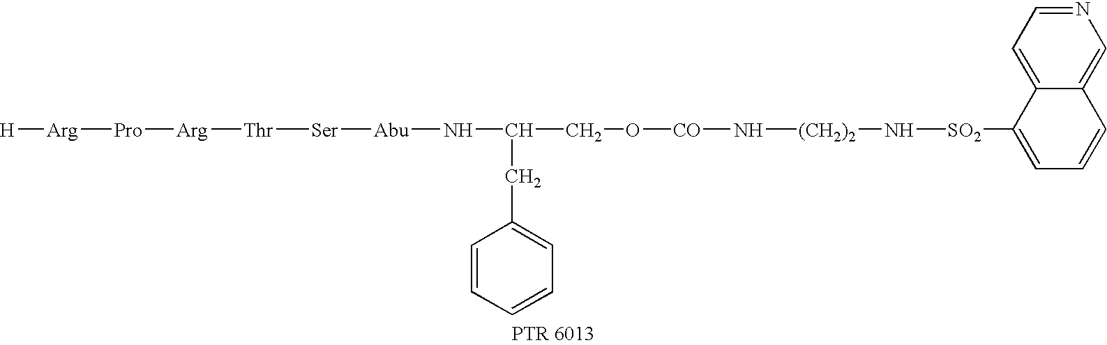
C1=CC=CC=C1CC(CO[CO]N[(CH2)2]N[SO2]C1=CC=CC2=CN=CC=C12)N[Abu][Ser][Thr][Arg][Pro][Arg][H]
